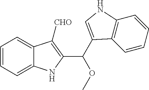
C1=CC=C2C(=C1)C([CHO])=C(C(C1=CNC3=C1C=CC=C3)OC)N2
